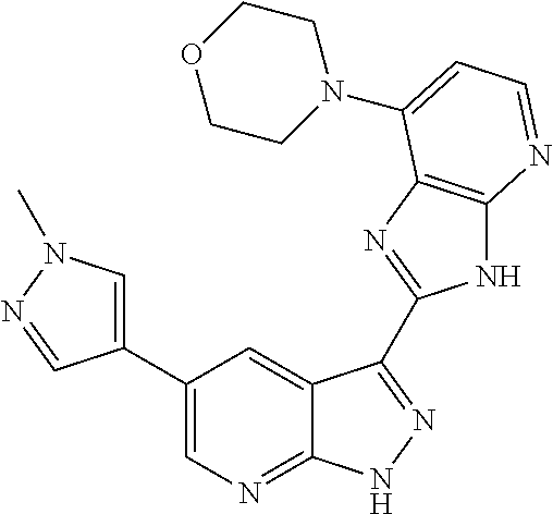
C1(C2=CN(C)N=C2)=CN=C2C(=C1)C(C1=NC3=C(N1)N=CC=C3N1CCOCC1)=NN2
